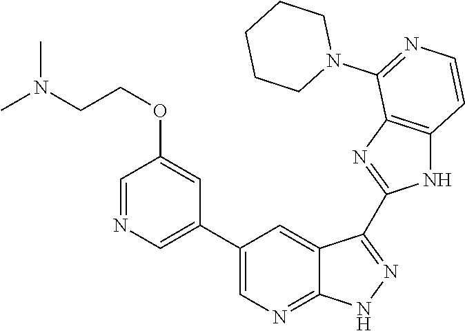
C1=NC=C(C2=CN=C3C(=C2)C(C2=NC4=C(N2)C=CN=C4N2CCCCC2)=N[N H]3)C=C1OCCN(C)C
